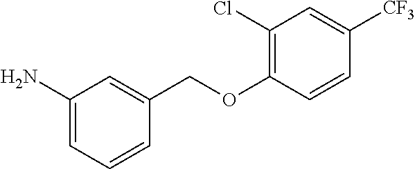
C1(N)=CC=CC(COC2=C(Cl)C=C([CF3])C=C2)=C1
